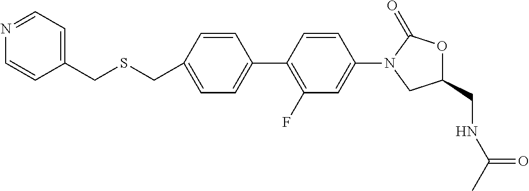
C1=CC(CSCC2=CC=NC=C2)=CC=C1C1=C(F)C=C(N2CC(CNC(C)=O)OC2=O)C=C1
